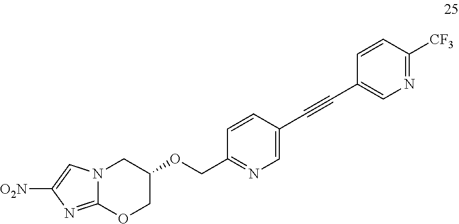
N12C(=NC([O2N])=C1)OCC(OCC1=NC=C(C#CC3=CN=C([CF3])C=C3)C=C1)C2
